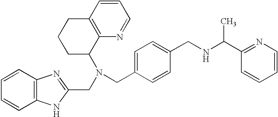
C1(CN(CC2=NC3=C(N2)C=CC=C3)C2C3=C(CCC2)C=CC=N3)=CC=C(CNC(C2=NC=CC=C2)C)C=C1
